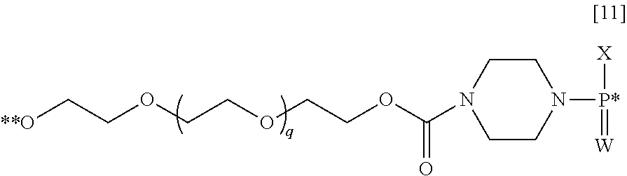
[**O]CCOCCOCCOC(N1CCN([P*]([X])=[W])CC1)=O
